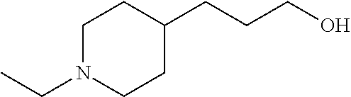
C1N(CC)CCC(CCCO)C1
